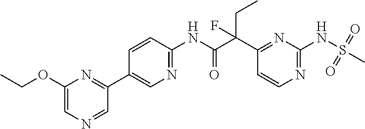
C1(C(C(NC2=NC=C(C3=NC(OCC)=CN=C3)C=C2)=O)(CC)F)=NC(NS(=O)(=O)C)=NC=C1
